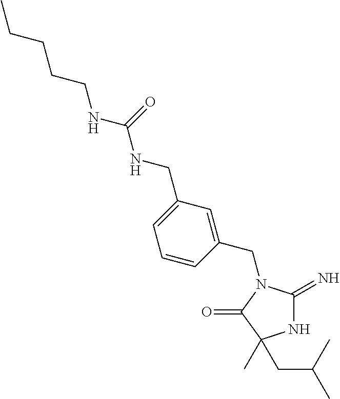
N1C(=N)N(CC2=CC(CNC(NCCCCC)=O)=CC=C2)C(=O)C1(C)CC(C)C
